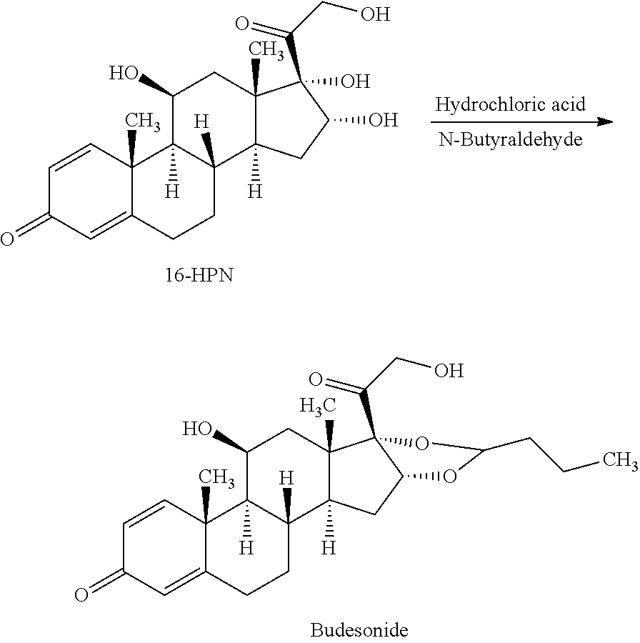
C1=CC2(C)C(=CC1=O)CCC1([H])C2([H])C(O)CC2(C)C1([H])CC1C2(C(CO)=O)OC(CCC)O1.C1=CC2(C)C(=CC1=O)CCC1([H])C2([H])C(O)CC2(C)C1([H])CC(O)C2(C(CO)=O)O
